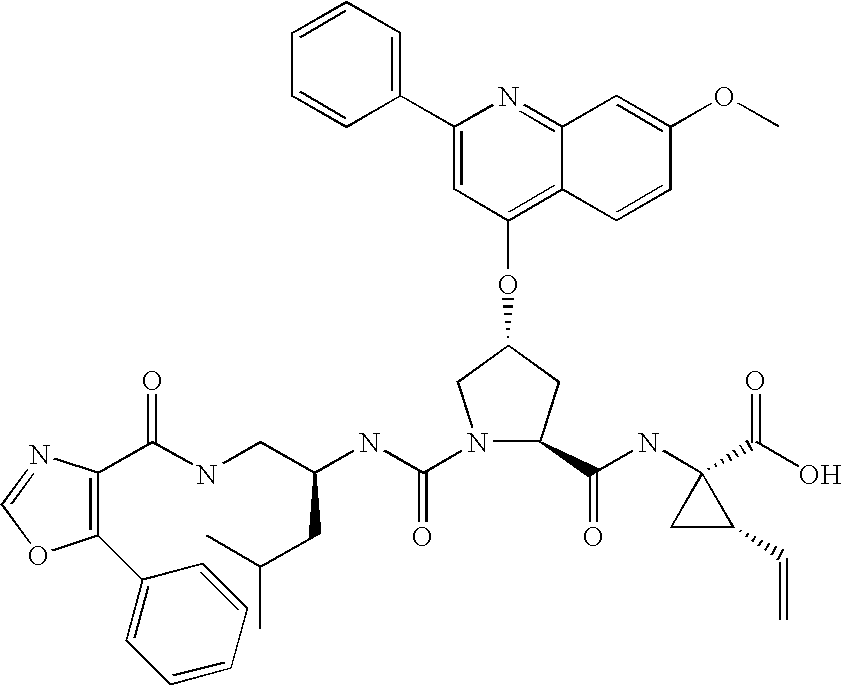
C1(C2=CC=CC=C2)=CC(OC2CC(C(NC3(C(O)=O)CC3C=C)=O)N(C(NC(CNC(=O)C3=C(C4=CC=CC=C4)OC=N3)CC(C)C)=O)C2)=C2C(=N1)C=C(OC)C=C2
